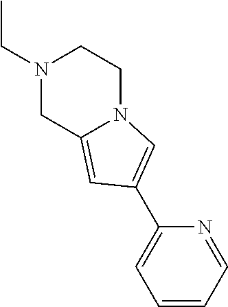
C1N(CC)CCN2C1=CC(C1=CC=CC=N1)=C2
